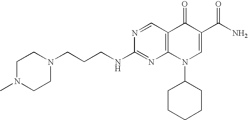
N1=CC2=C(N=C1NCCCN1CCN(C)CC1)N(C1CCCCC1)C=C(C(N)=O)C2=O
